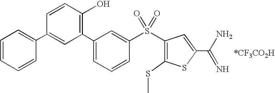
C1=CC=CC(C2=CC(C3=CC=CC(S(C4=C(SC)SC(C(N)=N)=C4)(=O)=O)=C3)=C(O)C=C2)=C1.[*CF3CO2H]
